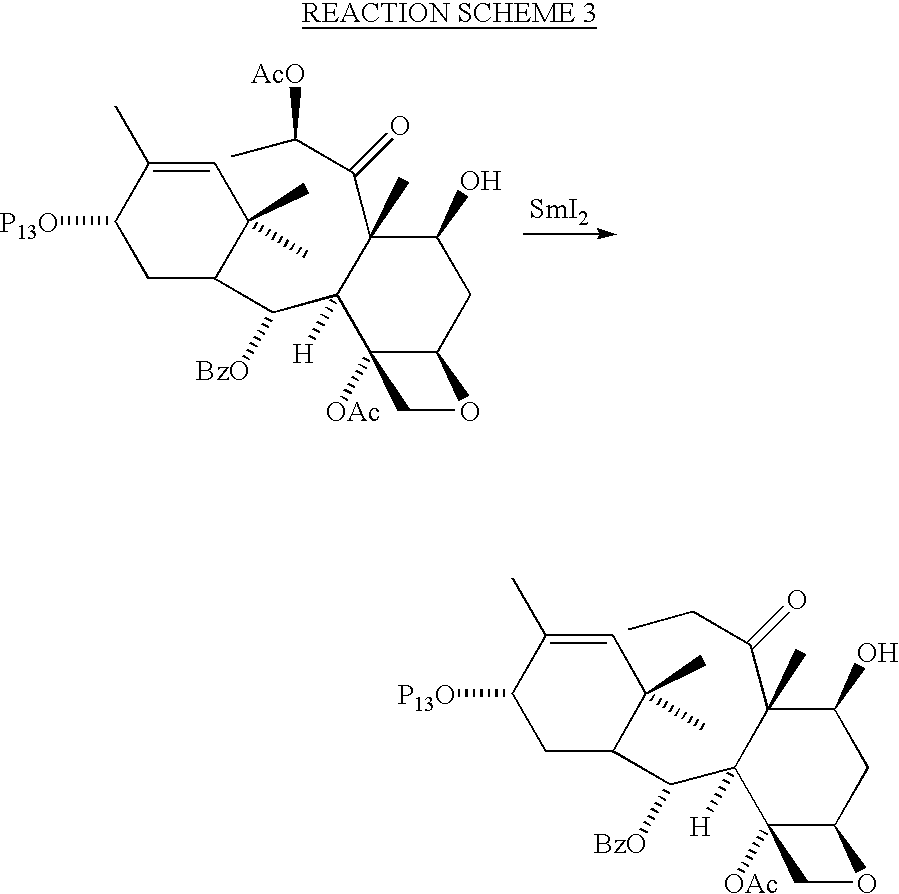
C1(C(C2([H])C(C(CC)=O)(C)C(O)CC3C2([OAc])CO3)[BzO])C(C)(C)C=C(C)C([P13O])C1.[SmI2].C1(C(C2([H])C(C(C(C)[AcO])=O)(C)C(O)CC3C2([OAc])CO3)[BzO])C(C)(C)C=C(C)C([P13O])C1
